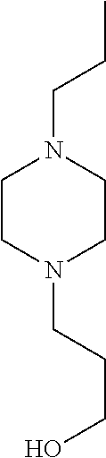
C1CN(CCCO)CCN1CCC
